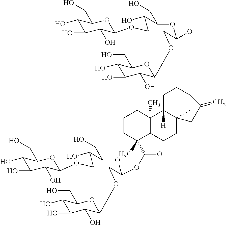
C1(O)C(O)C(O)C(OC2C(O)C(CO)OC(OC(=O)C3(C)C4C(C)(CCC3)C3([H])CCC5(OC6OC(CO)C(O)C(OC7C(O)C(O)C(O)C(CO)O7)C6OC6C(O)C(O)C(O)C(CO)O6)CC3(CC4)CC5=C)C2OC2C(O)C(O)C(O)C(CO)O2)OC1CO
